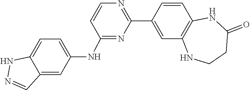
C1=CC2=C(C=C1C1=NC=CC(NC3=CC=C4C(=C3)C=NN4)=N1)NCCC(=O)N2
